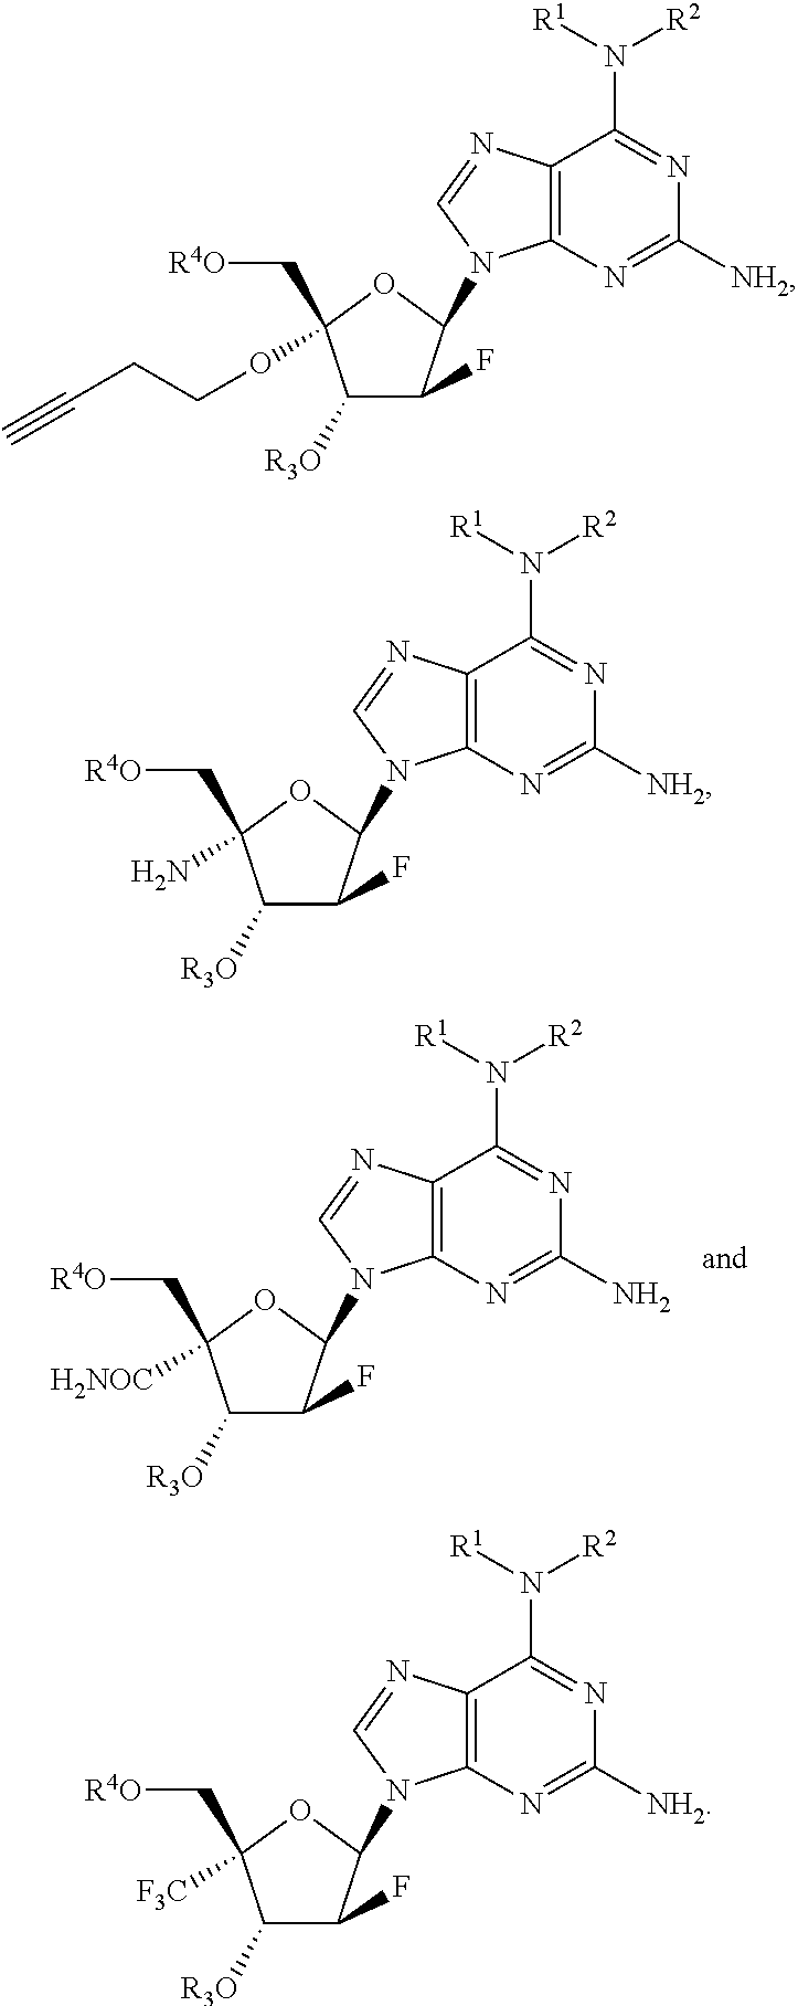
C12=C(N=C(N)N=C1N([R1])[R2])N(C1C(F)C([R3O])C(C[R4O])([H2NOC])O1)C=N2.C12=C(N=C([NH2])N=C1N([R1])[R2])N(C1C(F)C([R3O])C(C[R4O])(OCCC#C)O1)C=N2.C12=C(N=C([NH2])N=C1N([R1])[R2])N(C1C(F)C([R3O])C(C[R4O])(N)O1)C=N2.C12=C(N=C([NH2])N=C1N([R1])[R2])N(C1C(F)C([R3O])C(C[R4O])([F3C])O1)C=N2
